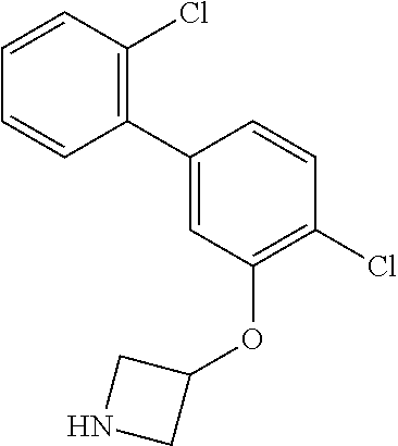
C1(C2=C(Cl)C=CC=C2)=CC(OC2CNC2)=C(Cl)C=C1
